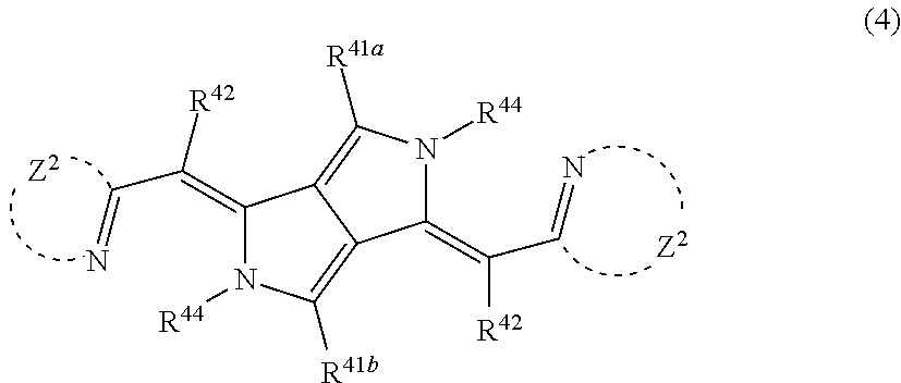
C1(=C([R42])C=N)N([R44])C([R41b])=C2C1=C([R41a])N([R44])C2=C([R42])C=N
